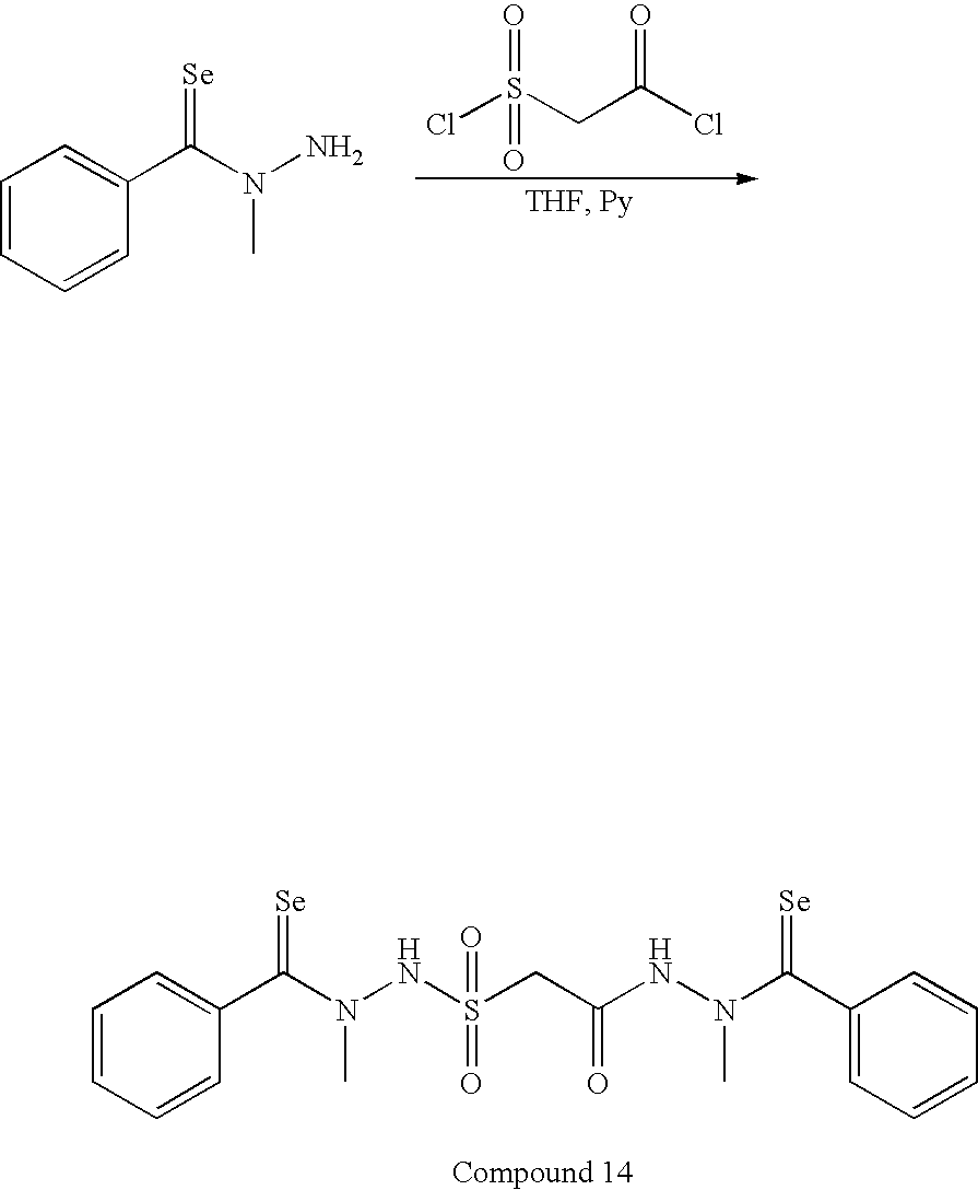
C1=CC=CC(C(N(NS(CC(NN(C(C2=CC=CC=C2)=[Se])C)=O)(=O)=O)C)=[Se])=C1.ClS(CC(Cl)=O)(=O)=O.C1=CC=CC(C(N(N)C)=[Se])=C1
